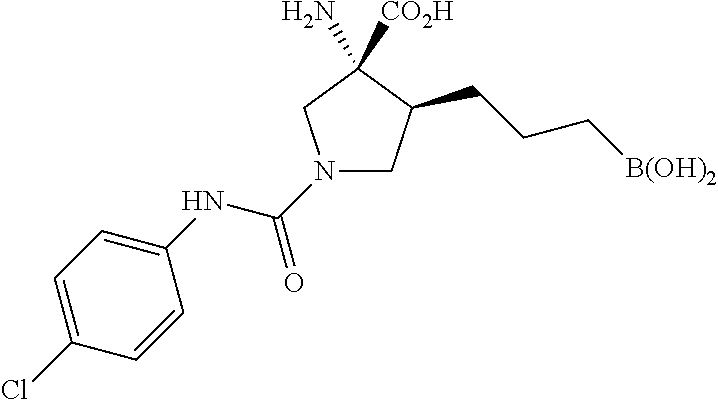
N1(C(NC2=CC=C(Cl)C=C2)=O)CC(CCC[B(OH)2])C([CO2H])(N)C1
